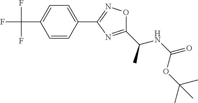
C1=C(C(F)(F)F)C=CC(C2=NOC(C(NC(=O)OC(C)(C)C)C)=N2)=C1
